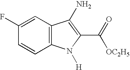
C1=CC2=C(C=C1F)C(N)=C(C([OC2H5])=O)N2[H]
